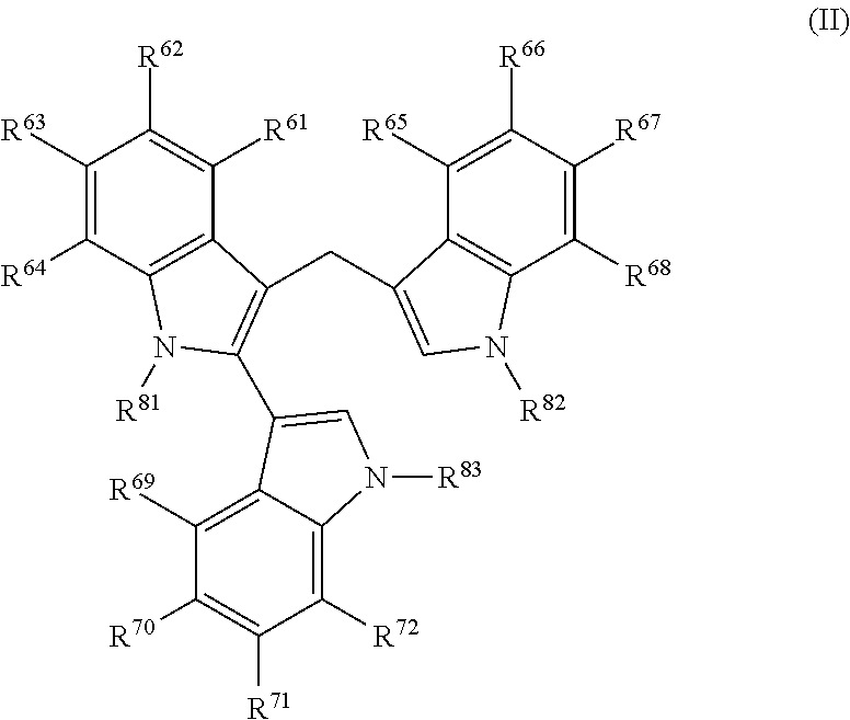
C1([R63])=C([R64])C2=C(C([R61])=C1[R62])C(CC1=CN([R82])C3=C1C([R65])=C([R66])C([R67])=C3[R68])=C(C1=CN([R83])C3=C([R72])C([R71])=C([R70])C([R69])=C31)N2[R81]
